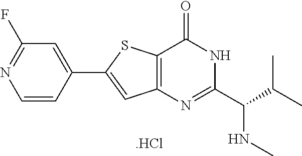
C1(F)=NC=CC(C2=CC3=C(S2)C(=O)NC(C(C(C)C)NC)=N3)=C1.[.HCl]
